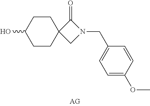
C1CC(O)CCC12CN(CC1=CC=C(OC)C=C1)C2=O
